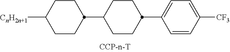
C1CC([CnH2n+1])CCC1C1CCC(C2=CC=C([CF3])C=C2)CC1
